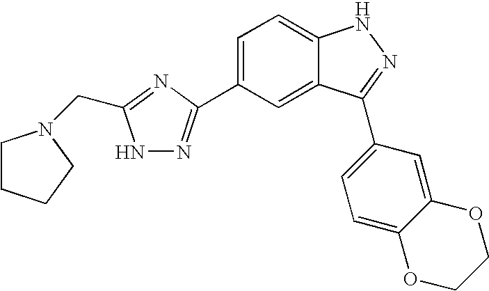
C1CCCN1CC1=NC(C2=CC=C3C(=C2)C(C2=CC=C4C(=C2)OCCO4)=NN3)=NN1
